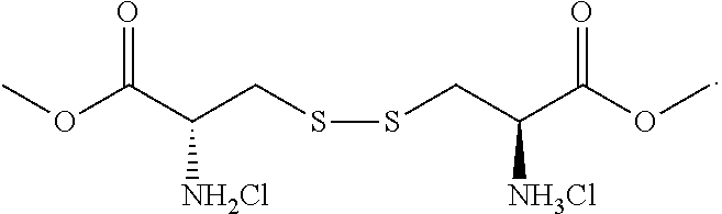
O(C(C(CSSCC(C(OC)=O)[NH3Cl])[NH2Cl])=O)C
